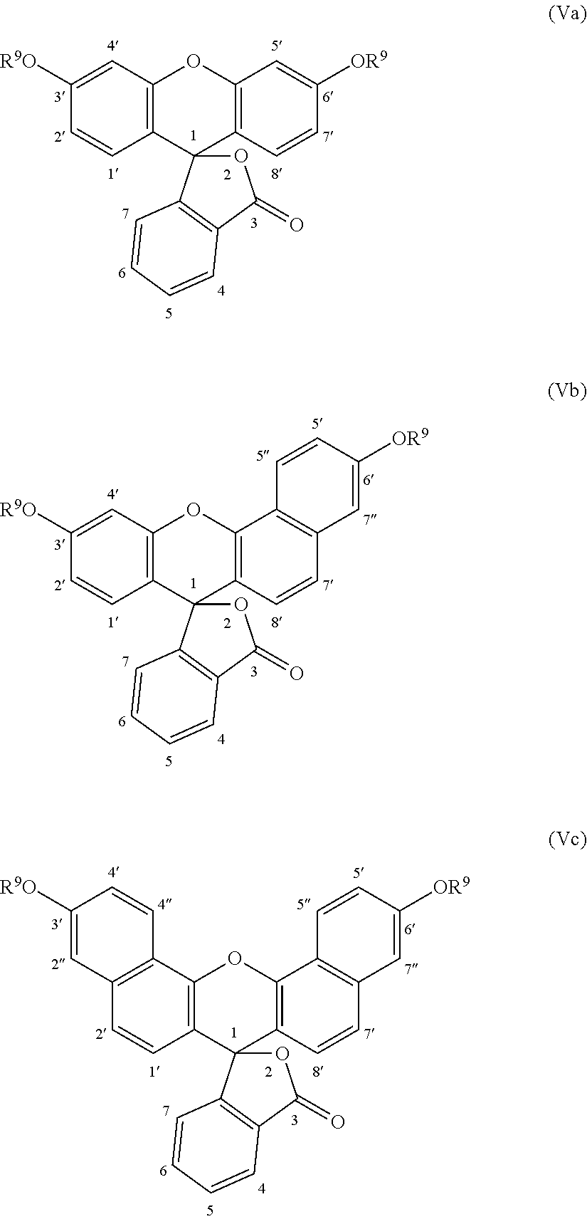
C1=CC2=C(C=C1[R9O])OC1=C(C=CC([OR9])=C1)C21OC(=O)C2=C1C=CC=C2.C1=CC2=C(C=C1[R9O])OC1=C(C=CC3=C1C=CC([OR9])=C3)C21OC(=O)C2=C1C=CC=C2.C1=CC2=C(C3=C1C=C([R9O])C=C3)OC1=C(C=CC3=C1C=CC([OR9])=C3)C21OC(=O)C2=C1C=CC=C2
